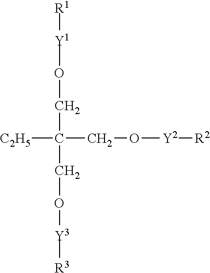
C(C(CO[Y2][R2])([C2H5])CO[Y3][R3])O[Y1][R1]
